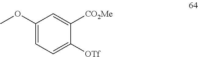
C1(OC)=CC=C([OTf])C([CO2Me])=C1
